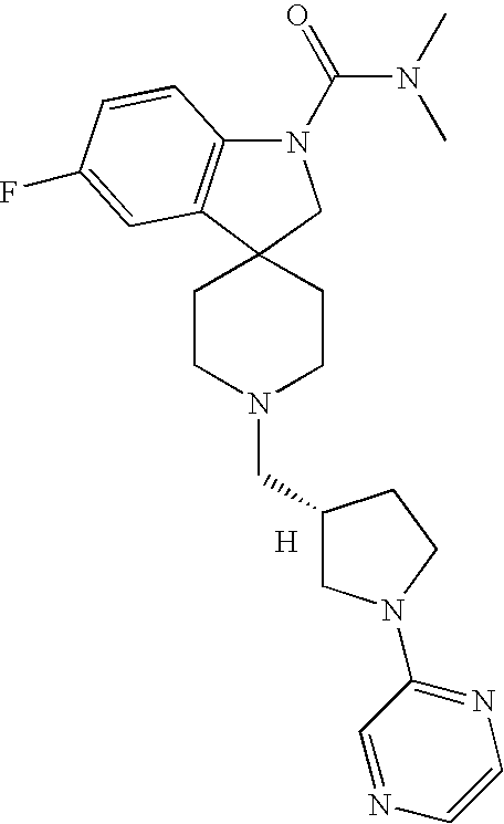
N1(CC2CN(C3=NC=CN=C3)CC2)CCC2(CC1)C1=C(N(C(=O)N(C)C)C2)C=CC(F)=C1.[H]
